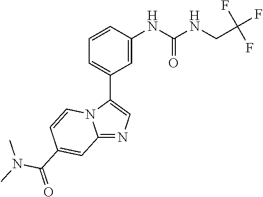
C12=NC=C(C3=CC=CC(NC(NCC(F)(F)F)=O)=C3)N1C=CC(C(=O)N(C)C)=C2
